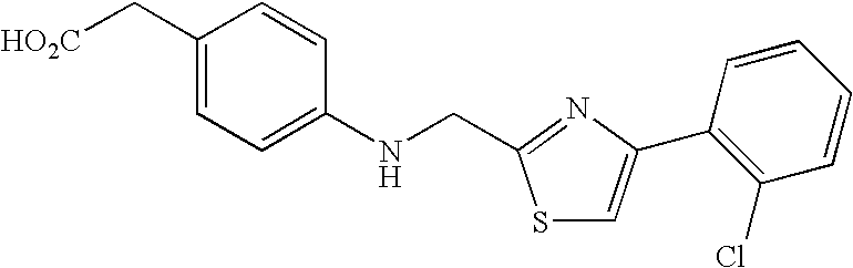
C1(C[HO2C])=CC=C(NCC2=NC(C3=C(Cl)C=CC=C3)=CS2)C=C1
